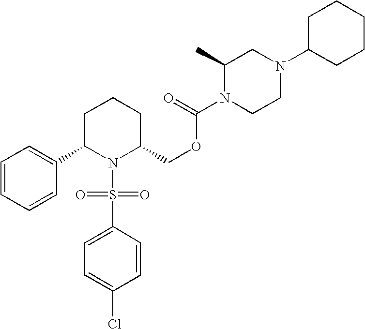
C1=CC=CC(C2N(S(C3=CC=C(Cl)C=C3)(=O)=O)C(COC(N3CCN(C4CCCCC4)CC3C)=O)CCC2)=C1
